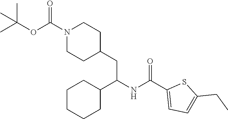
C1(C(NC(C2CCCCC2)CC2CCN(C(=O)OC(C)(C)C)CC2)=O)=CC=C(CC)S1
